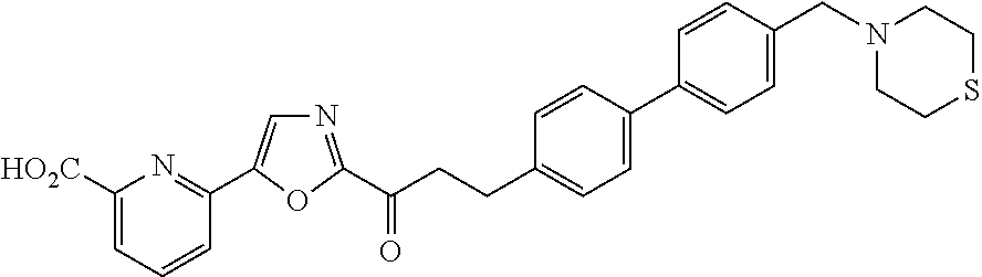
C1([HO2C])=CC=CC(C2=CN=C(C(CCC3=CC=C(C4=CC=C(CN5CCSCC5)C=C4)C=C3)=O)O2)=N1
